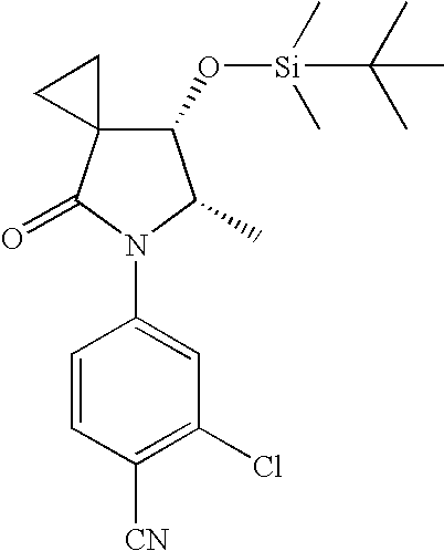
C1=CC([CN])=C(Cl)C=C1N1C(C)C(O[Si](C)(C)C(C)(C)C)C2(C1=O)CC2
